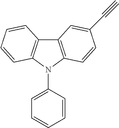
C12=C(N(C3=CC=CC=C3)C3=C1C=CC=C3)C=CC(C#C)=C2
